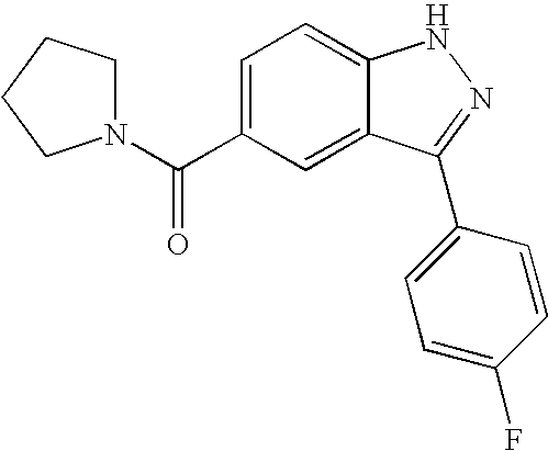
C1(C(N2CCCC2)=O)=CC=C2C(=C1)C(C1=CC=C(F)C=C1)=NN2
